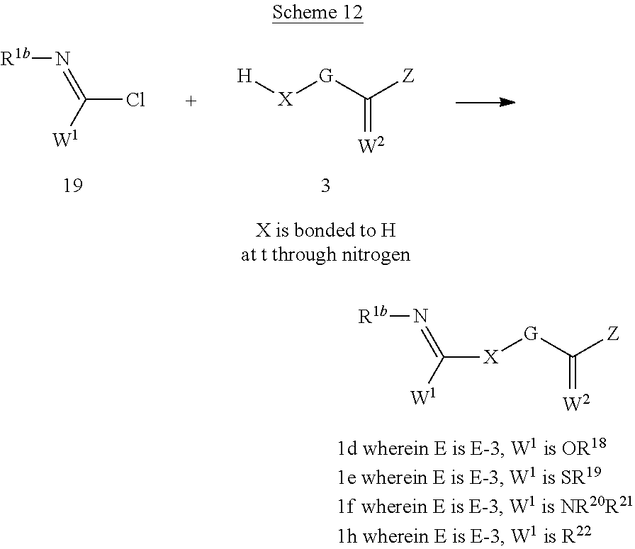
[R1b]N=C([X][G]C([Z])=[W2])[W1].[X]([G]C([Z])=[W2])[H].[R1b]N=C(Cl)[W1]
